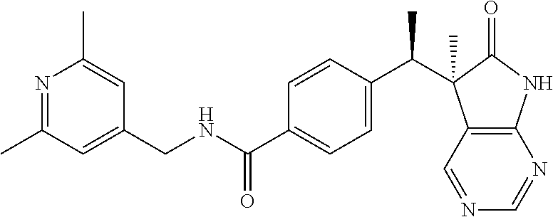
C12=C(C=NC=N1)C(C(C1=CC=C(C(NCC3=CC(C)=NC(C)=C3)=O)C=C1)C)(C)C(=O)N2
